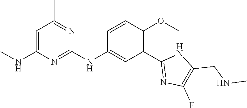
C1=C(NC)N=C(NC2=CC(C3=NC(F)=C(CNC)N3)=C(OC)C=C2)N=C1C
